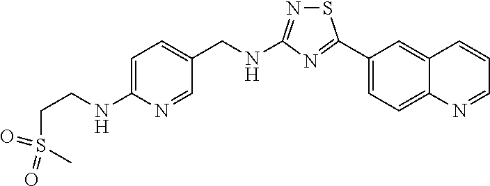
N(CC1=CC=C(NCCS(C)(=O)=O)N=C1)C1=NSC(C2=CC=C3C(=C2)C=CC=N3)=N1
